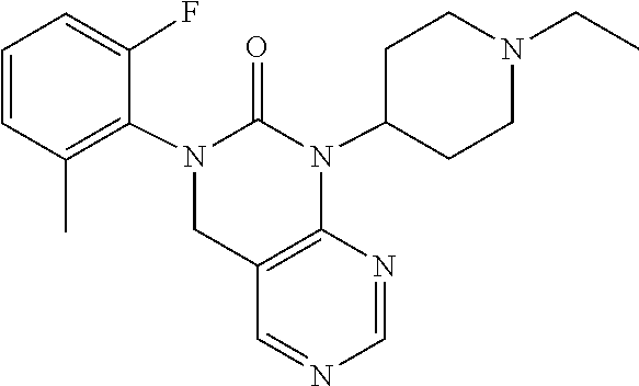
N1=CC2=C(N=C1)N(C1CCN(CC)CC1)C(=O)N(C1=C(C)C=CC=C1F)C2
